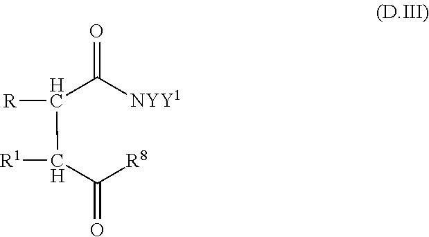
[R8]C(C(C(C([NYY1])=O)[R])[R1])=O
